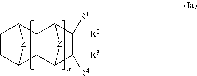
C1=CC2C3C(C1[Z]2)C1C([R2])([R1])C([R3])([R4])C3[Z]1
